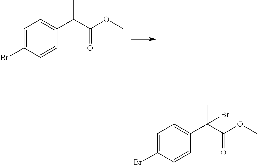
C1=C(Br)C=CC(C(C(=O)OC)C)=C1.C1=C(Br)C=CC(C(C(=O)OC)(C)Br)=C1
